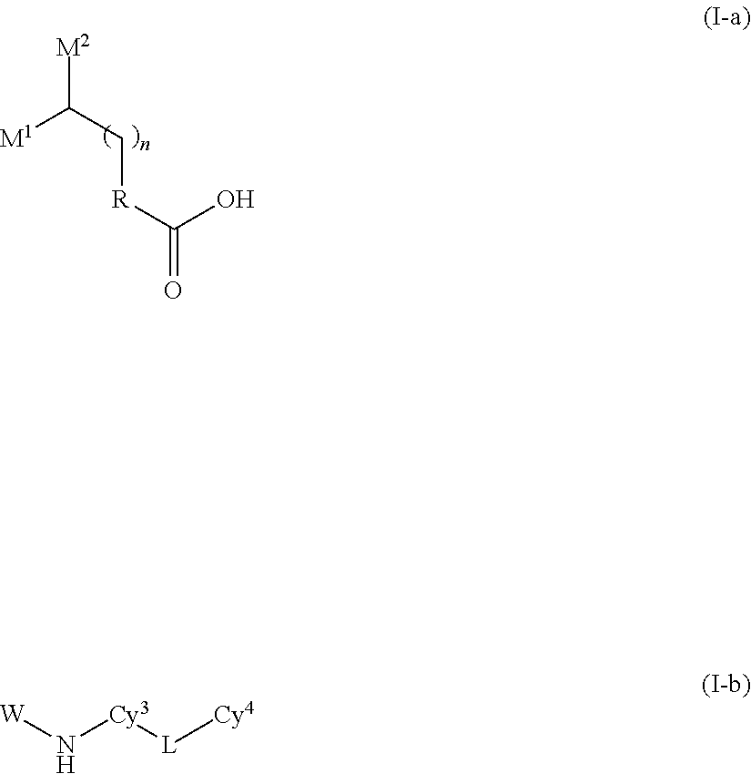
[M1]C(C[R]C(=O)O)[M2].[W]N[Cy3][L][Cy4]
